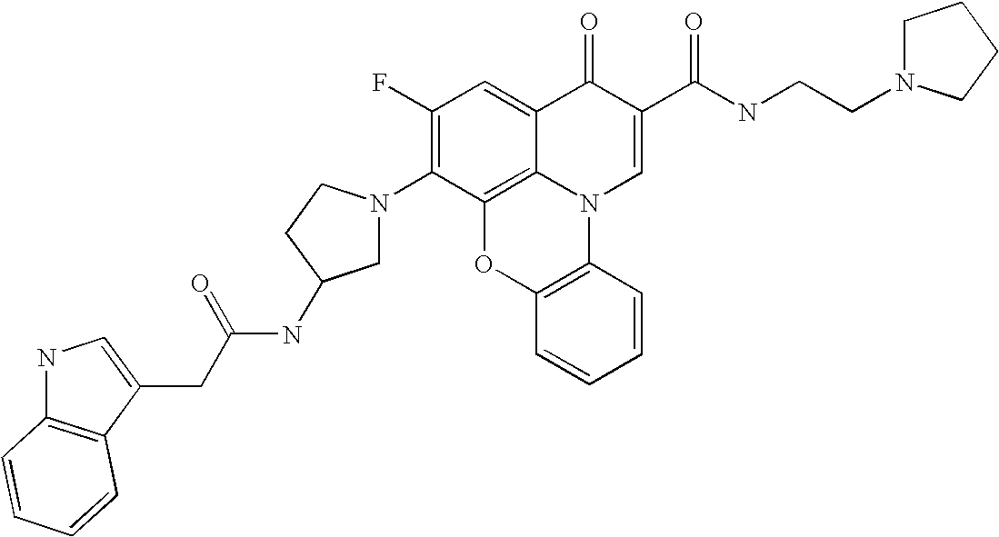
C1(F)=C(N2CC(NC(CC3=CNC4=C3C=CC=C4)=O)CC2)C2=C3C(=C1)C(=O)C(C(NCCN1CCCC1)=O)=CN3C1=C(O2)C=CC=C1
